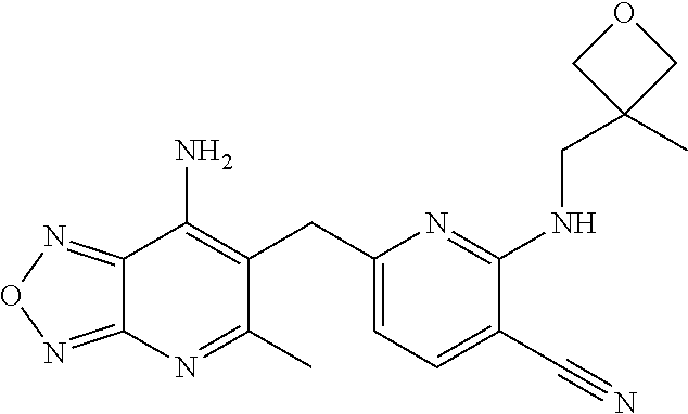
C12=NON=C1N=C(C)C(CC1=CC=C(C#N)C(NCC3(C)COC3)=N1)=C2N
